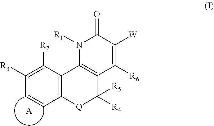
C12=C(C([R2])=C([R3])C=C1)C1=C(C([R4])([R5])[Q]2)C([R6])=C([W])C(=O)N1[R1].[A]
